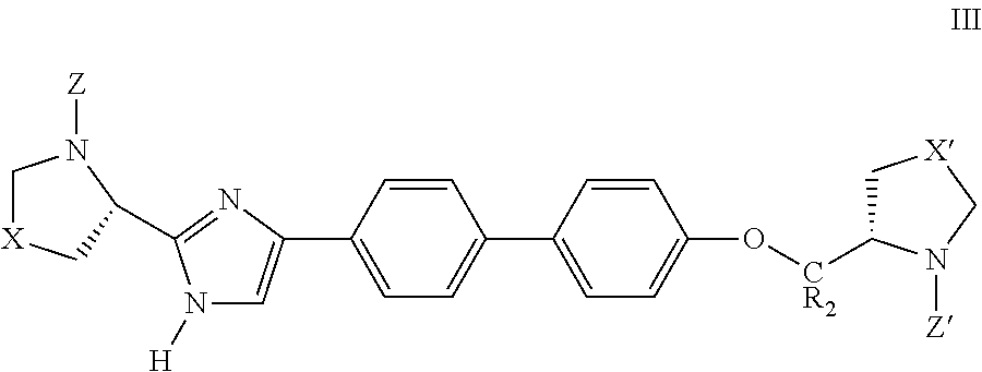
C1[X]CC(C2=NC(C3=CC=C(C4=CC=C(O[CR2]C5C[X]CN5[Z])C=C4)C=C3)=CN2[H])N1[Z]
